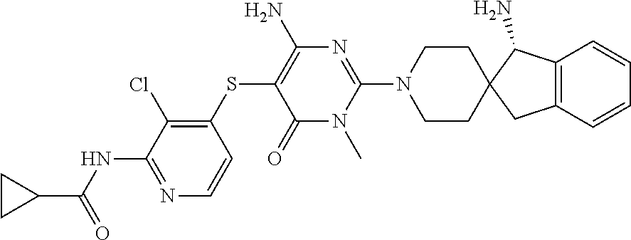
C12=C(C=CC=C1)CC1(C2N)CCN(C2=NC(N)=C(SC3=C(Cl)C(NC(=O)C4CC4)=NC=C3)C(=O)N2C)CC1
